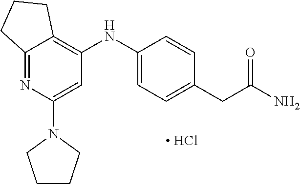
C12=NC(N3CCCC3)=CC(NC3=CC=C(CC(N)=O)C=C3)=C1CCC2.[ HCl]
